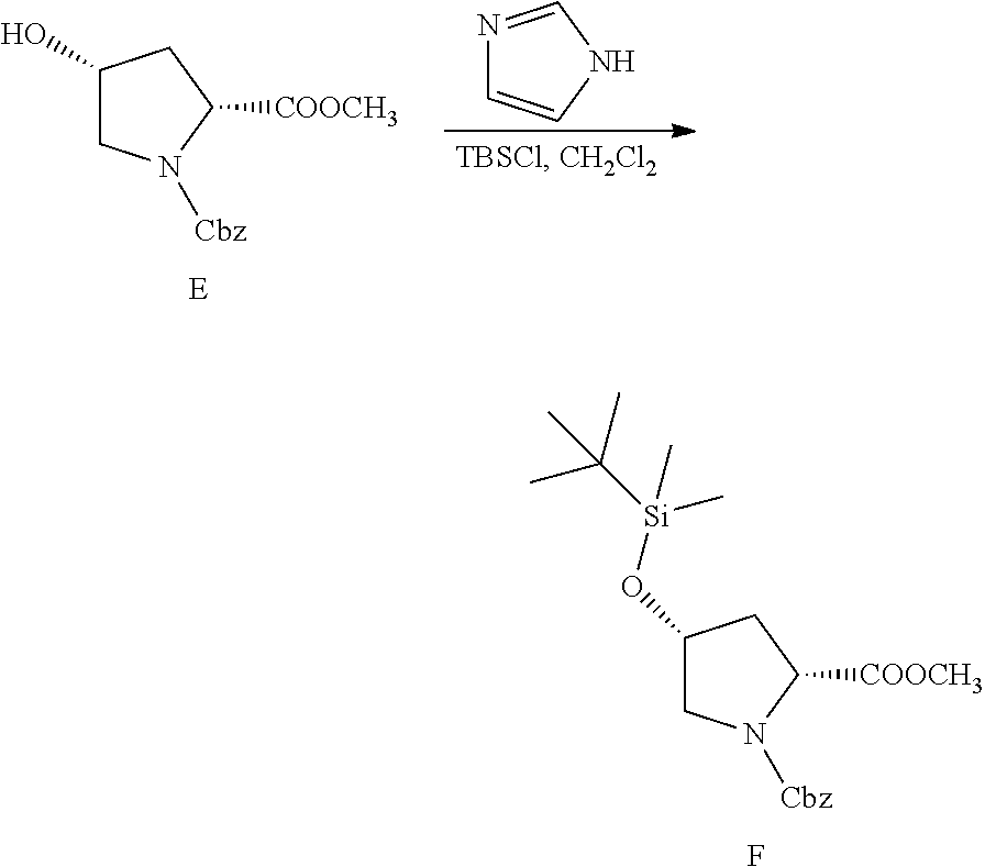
C1(O[Si](C(C)(C)C)(C)C)CN([Cbz])C([COOCH3])C1.F.C1(O)CN([Cbz])C([COOCH3])C1.[E].N1=CNC=C1
